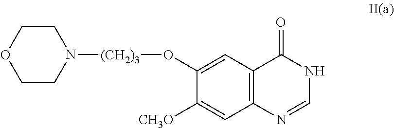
C1=C(O[(CH2)3]N2CCOCC2)C([CH3O])=CC2=C1C(=O)NC=N2
